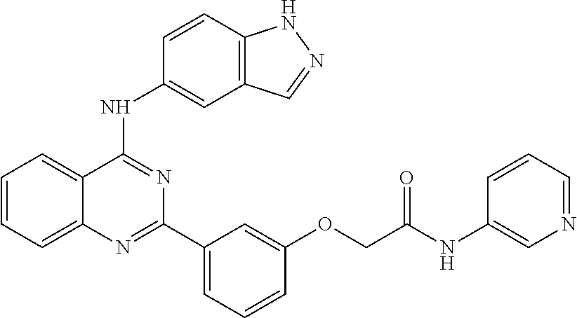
C1=CC=C2C(=C1)C(NC1=CC3=C(C=C1)NN=C3)=NC(C1=CC=CC(OCC(NC3=CN=CC=C3)=O)=C1)=N2
